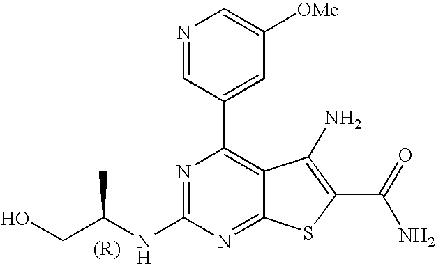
N1=CC(C2=C3C(=NC(NC(CO)C)=N2)SC(C(N)=O)=C3N)=CC([OMe])=C1
